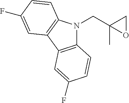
C12=C(C3=C(N1CC1(C)CO1)C=CC(F)=C3)C=C(F)C=C2
